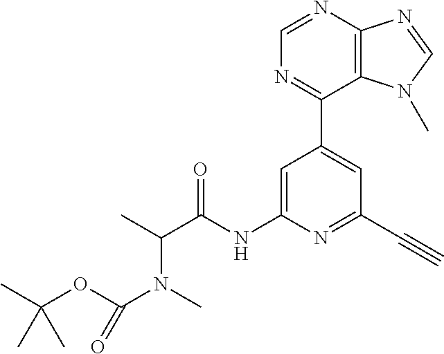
C1(C2=CC(C#C)=NC(NC(C(C)N(C)C(OC(C)(C)C)=O)=O)=C2)=NC=NC2=C1N(C)C=N2
